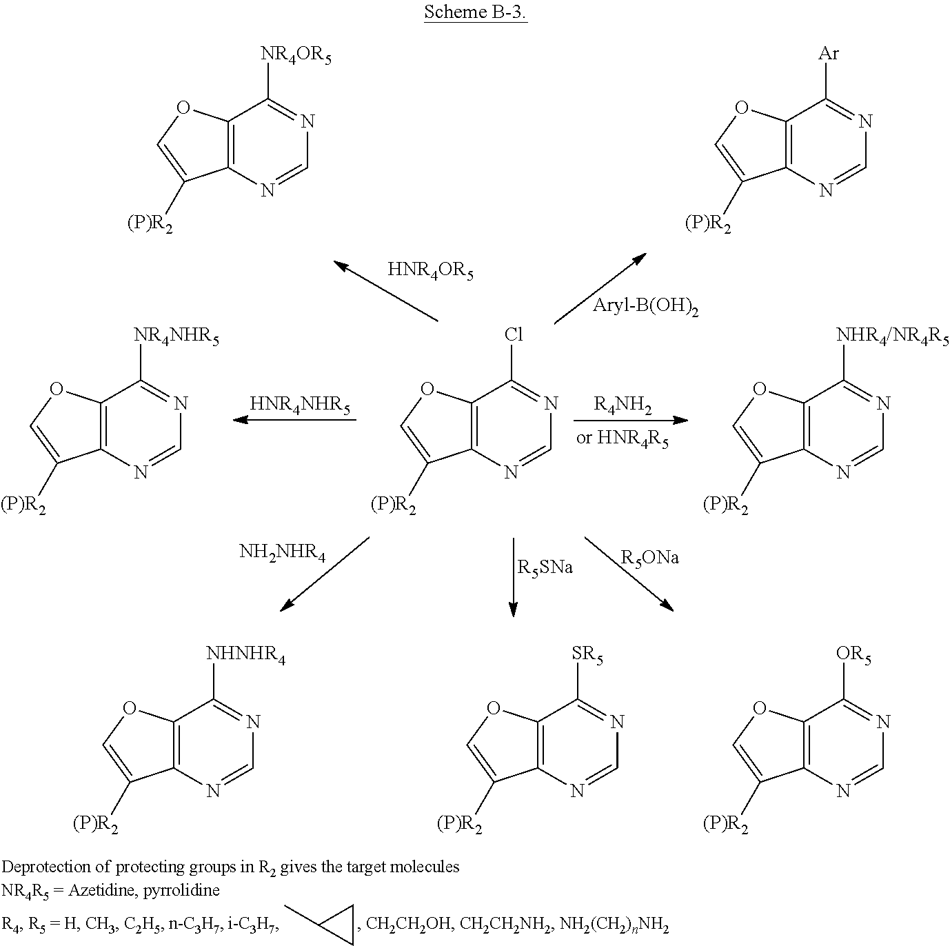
C12=C(N=CN=C1[OR5])C([(P)R2])=CO2.C12=C(N=CN=C1[SR5])C([(P)R2])=CO2.C12=C(N=CN=C1[NHNHR4])C([(P)R2])=CO2.[HNR4NHR5].C12=C(N=CN=C1Cl)C([(P)R2])=CO2.C12=C(N=CN=C1[NR4NHR5])C([(P)R2])=CO2.[R4NH2].C12=C(N=CN=C1[NHR4/NR4R5])C([(P)R2])=CO2.[HNR4OR5].[R5ONa].[R5SNa].[NH2NHR4].C12=C(N=CN=C1[NR4OR5])C([(P)R2])=CO2.C12=C(N=CN=C1[Ar])C([(P)R2])=CO2.CC1CC1
